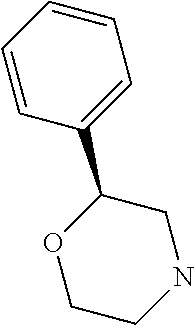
C1=CC=CC(C2OCCNC2)=C1
